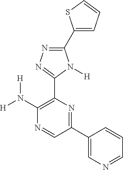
C1(C2=CC=CS2)=NN=C(C2=C(N([H])[H])N=CC(C3=CN=CC=C3)=N2)N1[H]
